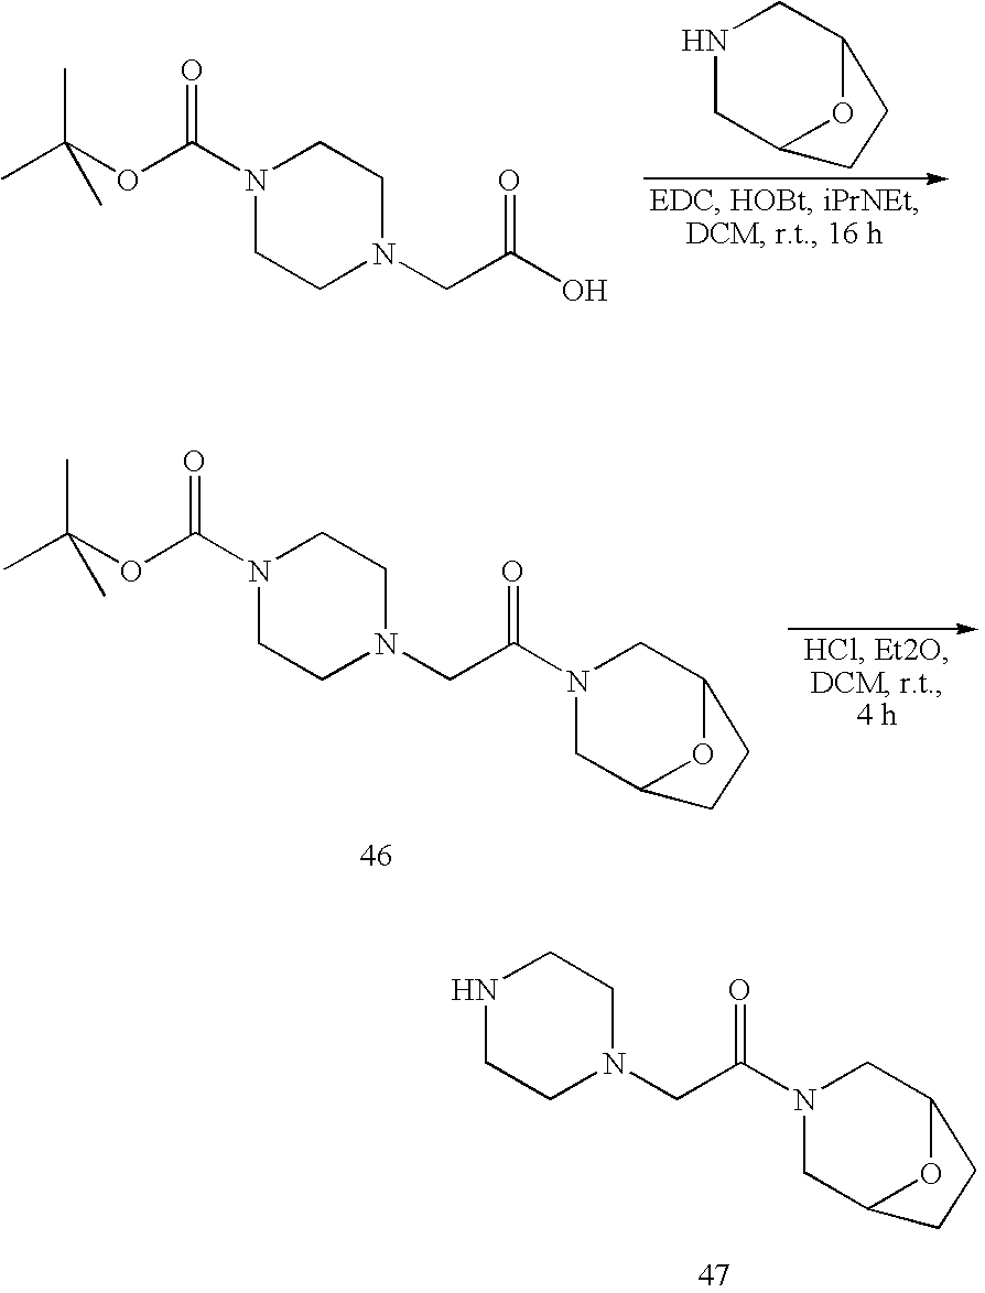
N1(C(OC(C)(C)C)=O)CCN(CC(=O)O)CC1.N1CC2OC(C1)CC2.N1(C(OC(C)(C)C)=O)CCN(CC(=O)N2CC3OC(C2)CC3)CC1.N1CCN(CC(=O)N2CC3OC(C2)CC3)CC1
